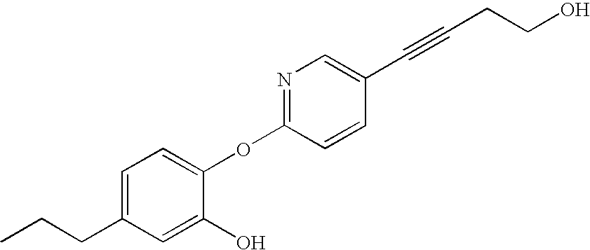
C1=C(CCC)C=C(O)C(OC2=NC=C(C#CCCO)C=C2)=C1
